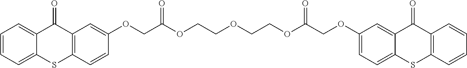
C1=CC=C2C(=C1)C(=O)C1=C(S2)C=CC(OCC(OCCOCCOC(COC2=CC=C3C(=C2)C(=O)C2=C(S3)C=CC=C2)=O)=O)=C1
